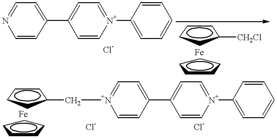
C1=C(C2=CC=[N+](C3=CC=CC=C3)C=C2)C=CN=C1.C1CCC(C[N+]2=CC=C(C3=CC=[N+](C4=CC=CC=C4)C=C3)C=C2)C1.C1CCCC1.C1CCC([CH2Cl])C1.C1CCCC1
